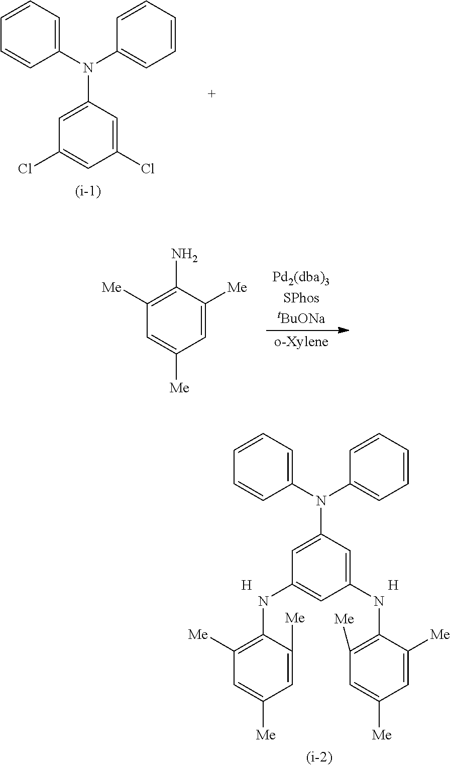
C1([Me])=CC([Me])=CC([Me])=C1N.C1=C(N(C2=CC=CC=C2)C2=CC=CC=C2)C=C(Cl)C=C1Cl.C1=C(N(C2=CC=CC=C2)C2=CC=CC=C2)C=C(NC2=C([Me])C=C([Me])C=C2[Me])C=C1NC1=C([Me])C=C([Me])C=C1[Me].[H].[H]
